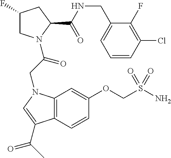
C1(CNC(=O)C2N(C(CN3C4=C(C=CC(OCS(=O)(N)=O)=C4)C(C(C)=O)=C3)=O)CC(F)C2)=CC=CC(Cl)=C1F
